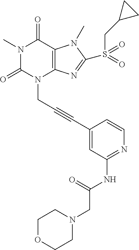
N1(C)C(=O)N(CC#CC2=CC(NC(=O)CN3CCOCC3)=NC=C2)C2=C(C1=O)N(C)C(S(CC1CC1)(=O)=O)=N2
